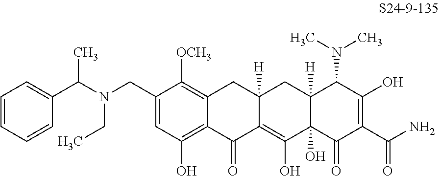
C1(CN(C(C2=CC=CC=C2)C)CC)=CC(O)=C2C(=C1[OCH3])CC1([H])C(=C(O)C3(O)C([H])(C1)C(N(C)C)C(O)=C(C(N)=O)C3=O)C2=O
